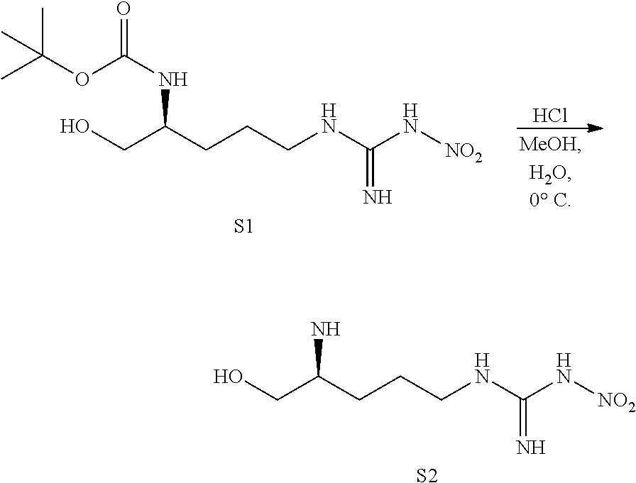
Cl.OCC(CCCNC(N[NO2])=N)NC(OC(C)(C)C)=O.[S1].OCC(CCCNC(N[NO2])=N)N.[S2]
